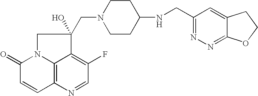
C12=C3N(C(=O)C=C1)CC(CN1CCC(NCC4=NN=C5C(=C4)CCO5)CC1)(O)C3=C(F)C=N2
